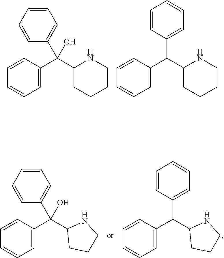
C1=C(C(C2CCCCN2)(C2=CC=CC=C2)O)C=CC=C1.C1=C(C(C2CCCCN2)C2=CC=CC=C2)C=CC=C1.C1=C(C(C2CCCN2)(C2=CC=CC=C2)O)C=CC=C1.C1=C(C(C2CCCN2)C2=CC=CC=C2)C=CC=C1
